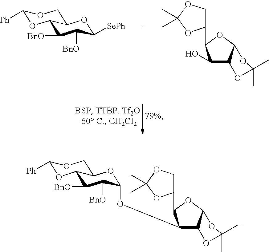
C1([BnO])C([BnO])C(OC2C3C(OC2C2COC(C)(C)O2)OC(C)(C)O3)OC2C1OC([Ph])OC2.C1([BnO])C([BnO])C([SePh])OC2C1OC([Ph])OC2.C1(O)C2C(OC1C1COC(C)(C)O1)OC(C)(C)O2
